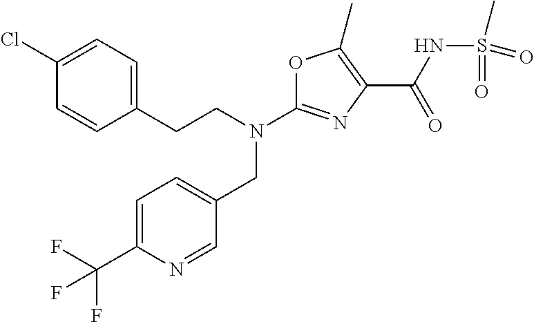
N(C1=NC(C(NS(C)(=O)=O)=O)=C(C)O1)(CC1=CC=C(C(F)(F)F)N=C1)CCC1=CC=C(Cl)C=C1
